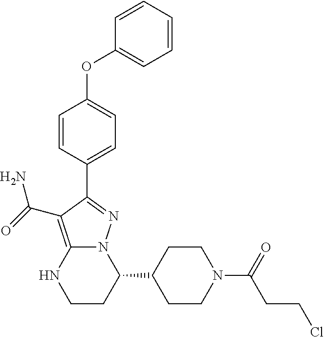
C1=CC(C2=NN3C(=C2C(N)=O)NCCC3C2CCN(C(=O)CCCl)CC2)=CC=C1OC1=CC=CC=C1
